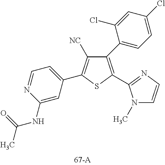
C1(NC(C)=O)=CC(C2=C([NC])C(C3=CC=C(Cl)C=C3Cl)=C(C3=NC=CN3C)S2)=CC=N1
